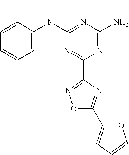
C1=C(F)C(N(C2=NC(N)=NC(C3=NOC(C4=CC=CO4)=N3)=N2)C)=CC(C)=C1
